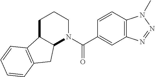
C12C(CCCN1C(C1=CC3=C(C=C1)N(C)N=N3)=O)C1=C(C2)C=CC=C1
